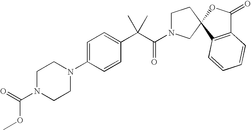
C1=C(N2CCN(C(=O)OC)CC2)C=CC(C(C(=O)N2CCC3(C2)C2=C(C(=O)O3)C=CC=C2)(C)C)=C1
